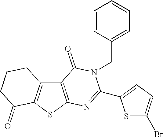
C12=C(SC3=C1CCCC3=O)N=C(C1=CC=C(Br)S1)N(CC1=CC=CC=C1)C2=O
